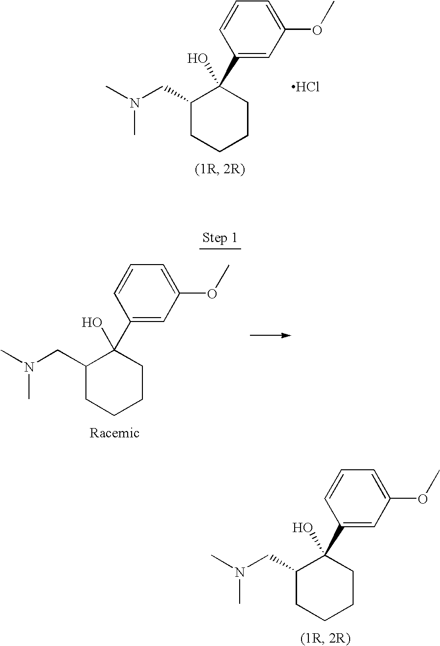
C1(CN(C)C)CCCCC1(O)C1=CC(OC)=CC=C1.Cl.C1(CN(C)C)CCCCC1(O)C1=CC(OC)=CC=C1.C1(CN(C)C)CCCCC1(O)C1=CC(OC)=CC=C1
